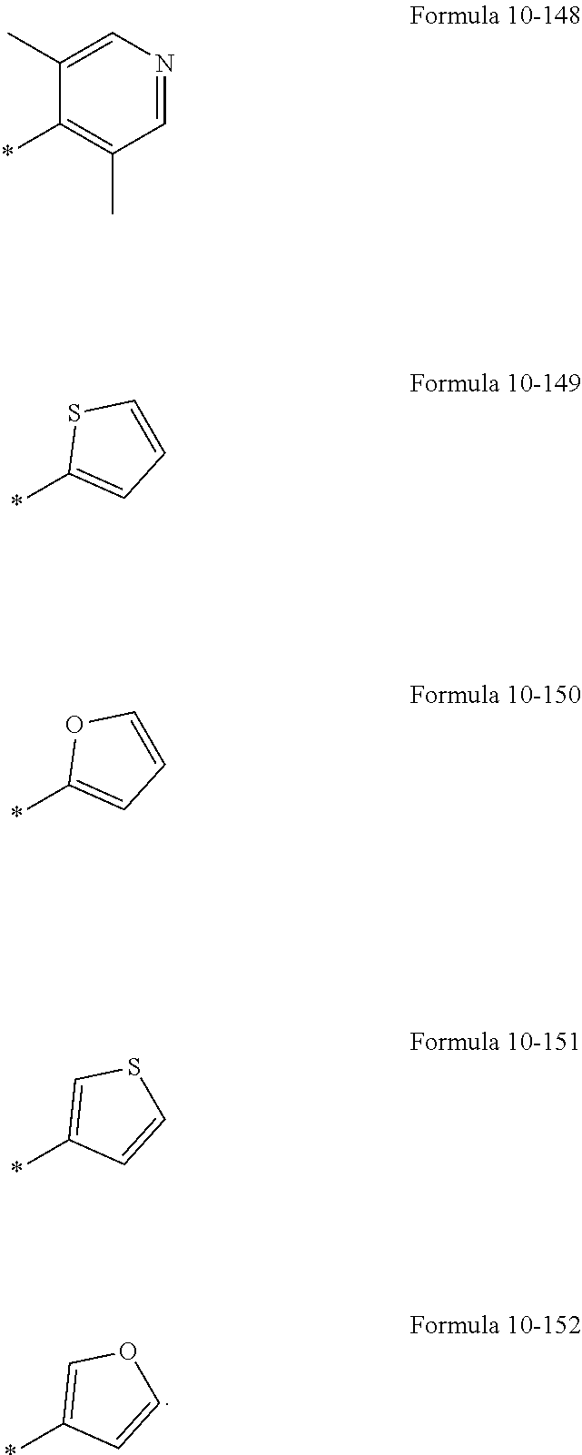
C1(*)=COC=C1.C1(C)=CN=CC(C)=C1*.C1(*)=CC=CS1.C1(*)=CC=CO1.C1(*)=CSC=C1
